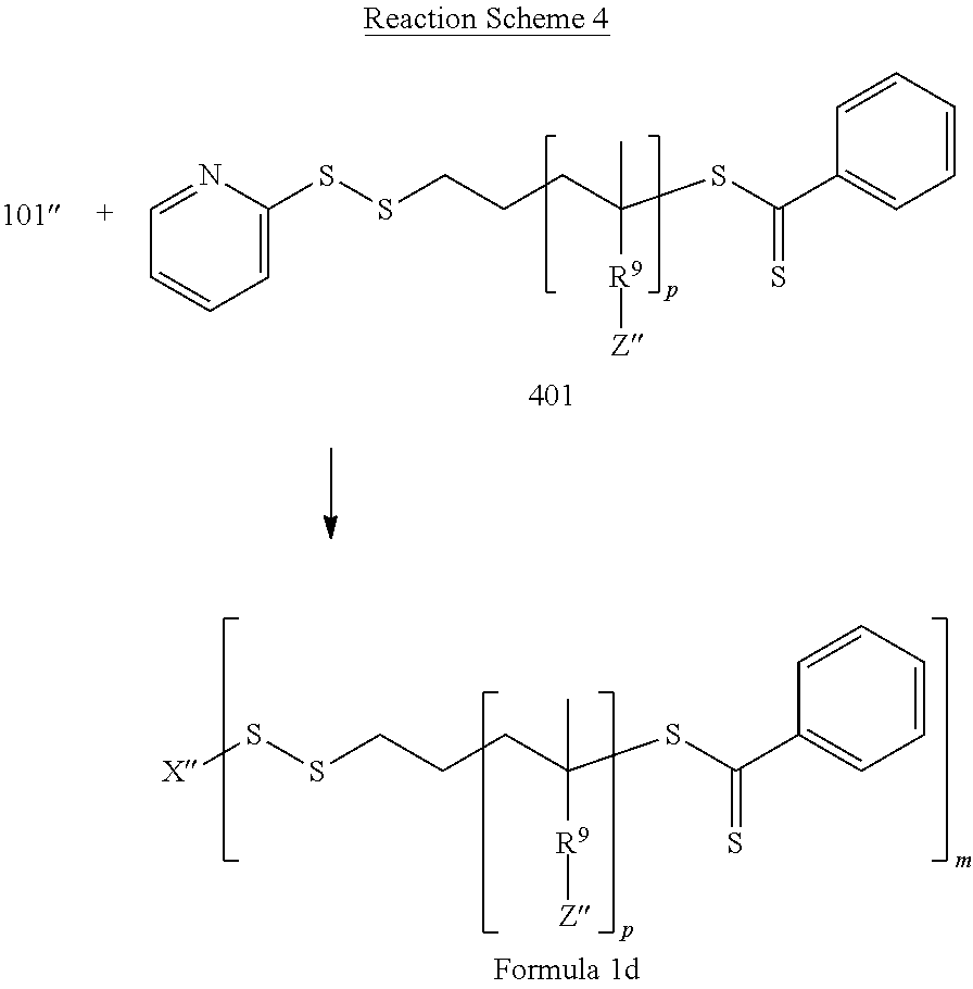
C(CCC(SC(C1=CC=CC=C1)=S)([R9][Z])C)SSC1=CC=CC=N1.C(CCC(SC(C1=CC=CC=C1)=S)([R9][Z])C)SS[X]
